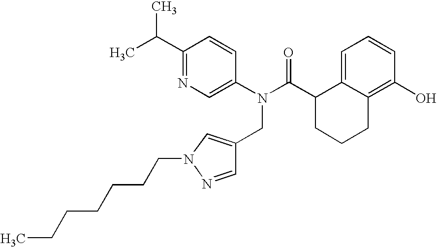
C1(C(C)C)=NC=C(N(C(C2CCCC3=C(O)C=CC=C23)=O)CC2=CN(CCCCCCC)N=C2)C=C1
